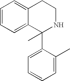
C1=CC=C2C(=C1)CCNC2(C1=CC=CC=C1C)C
